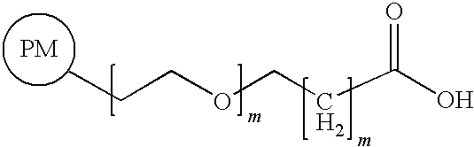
CCCOCCC(O)=O.[PM]
